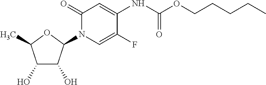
C1(O)C(O)C(N2C=C(F)C(NC(OCCCCC)=O)=CC2=O)OC1C
